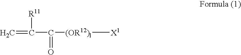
C=C(C([(OR12)l][X1])=O)[R11]
